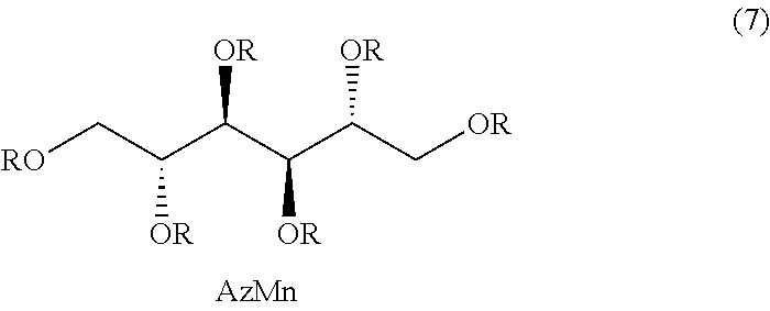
[RO]CC(C(C(C(C[OR])[OR])[OR])[OR])[OR]
